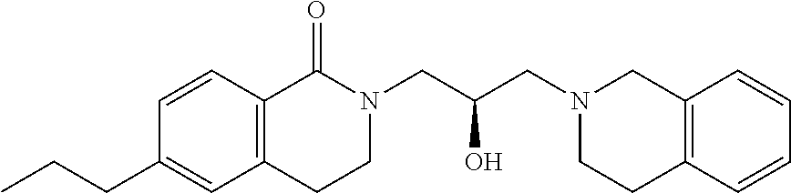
C12=C(C=CC=C1)CCN(CC(O)CN1CCC3=C(C1=O)C=CC(CCC)=C3)C2
